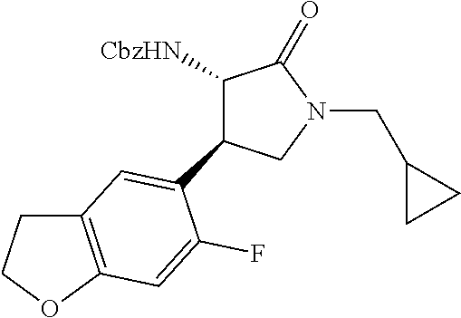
C1(C2=CC3=C(OCC3)C=C2F)C([CbzHN])C(=O)N(CC2CC2)C1
